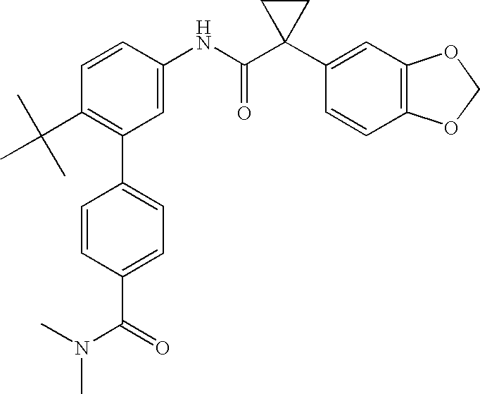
C1(C2=C(C(C)(C)C)C=CC(NC(C3(C4=CC5=C(C=C4)OCO5)CC3)=O)=C2)=CC=C(C(N(C)C)=O)C=C1
